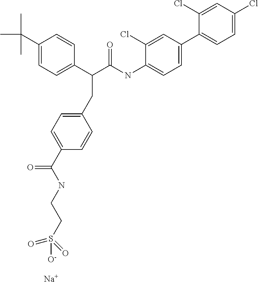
C1(C(C)(C)C)=CC=C(C(C(NC2=CC=C(C3=CC=C(Cl)C=C3Cl)C=C2Cl)=O)CC2=CC=C(C(NCCS([O-])(=O)=O)=O)C=C2)C=C1.[Na]
